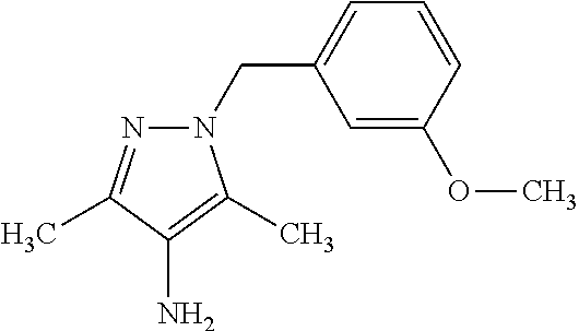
N1(CC2=CC=CC(OC)=C2)N=C(C)C(N)=C1C
